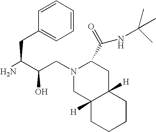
C(N1CC2([H])C([H])(CC1C(=O)NC(C)(C)C)CCCC2)C(C(N)CC1=CC=CC=C1)O
